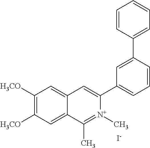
C1([H3CO])=C([H3CO])C=C2C(=C1)C=C(C1=CC=CC(C3=CC=CC=C3)=C1)[N+](C)=C2C.[I-]
